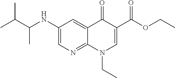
C1(NC(C(C)C)C)=CN=C2C(=C1)C(=O)C(C(OCC)=O)=CN2CC
